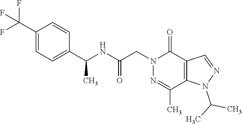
C1(C(F)(F)F)=CC=C(C(NC(CN2C(=O)C3=C(C(C)=N2)N(C(C)C)N=C3)=O)C)C=C1
